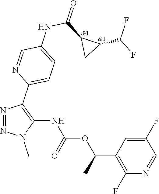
N1=NN(C)C(NC(OC(C2=C(F)N=CC(F)=C2)C)=O)=C1C1=CC=C(NC(C2CC2C(F)F)=O)C=N1
